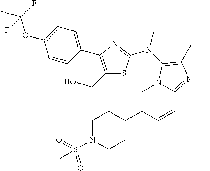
C1=C(C2CCN(S(C)(=O)=O)CC2)C=CC2=NC(CC)=C(N(C)C3=NC(C4=CC=C(OC(F)(F)F)C=C4)=C(CO)S3)N12
